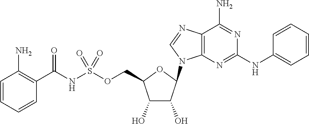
C1(O)C(O)C(N2C3=C(C(N)=NC(NC4=CC=CC=C4)=N3)N=C2)OC1COS(NC(C1=C(N)C=CC=C1)=O)(=O)=O
